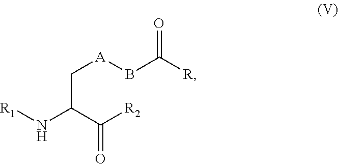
C([A]BC([R])=O)C(N[R1])C([R2])=O
